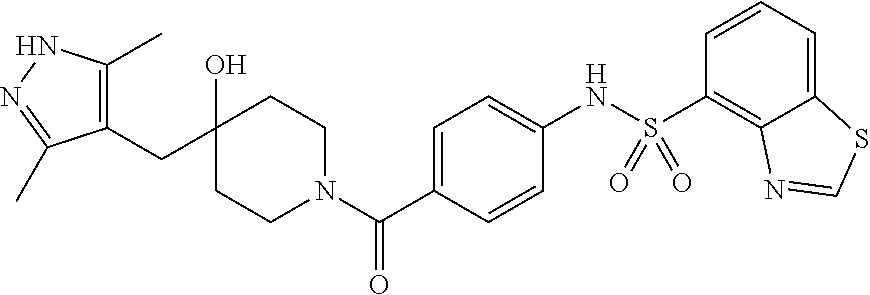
C1(CC2(O)CCN(C(=O)C3=CC=C(NS(C4=C5C(=CC=C4)SC=N5)(=O)=O)C=C3)CC2)=C(C)NN=C1C
